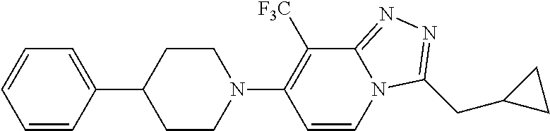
C1(C2=CC=CC=C2)CCN(C2=C([F3C])C3=NN=C(CC4CC4)N3C=C2)CC1
